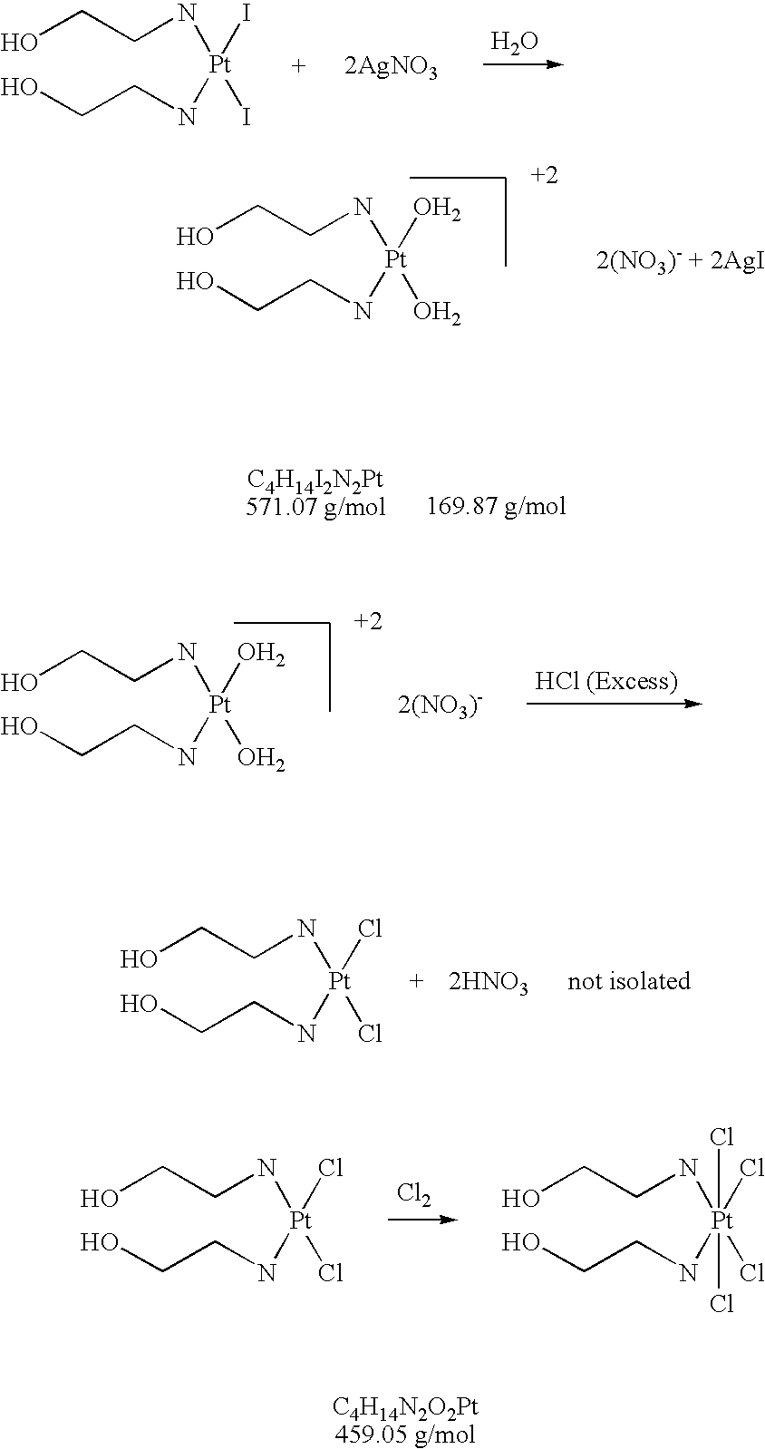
OCCN[Pt](I)(NCCO)I.[2AgNO3].O.OCCN[Pt](O)(NCCO)O.OCCN[Pt](O)(NCCO)O.OCCN[Pt](Cl)(NCCO)Cl.[2HNO3].OCCN[Pt](Cl)(NCCO)Cl.[Cl2].OCCN[Pt](Cl)(NCCO)(Cl)(Cl)Cl
